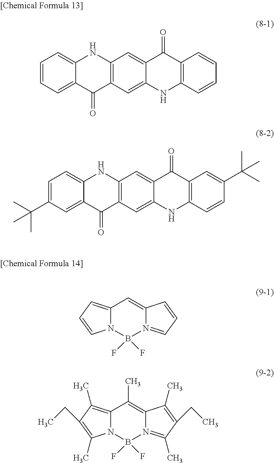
C1(=O)C2=CC=CC=C2NC2=C1C=C1C(=C2)C(=O)C2=C(N1)C=CC=C2.C1(=O)C2=CC(C(C)(C)C)=CC=C2NC2=C1C=C1C(=C2)C(=O)C2=C(N1)C=CC(C(C)(C)C)=C2.N12C(=CC=C1)C=C1N(=CC=C1)B2(F)F.N12C(=C(C)C(CC)=C1C)C(C)=C1N(=C(C)C(CC)=C1C)B2(F)F
